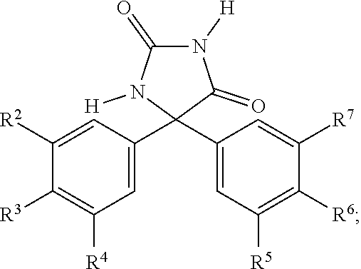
C1([R2])=CC(C2(C3=CC([R5])=C([R6])C([R7])=C3)C(=O)N([H])C(=O)N2[H])=CC([R4])=C1[R3]
